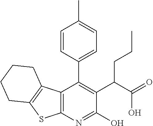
C12=C(N=C(O)C(C(C(=O)O)CCC)=C1C1=CC=C(C)C=C1)SC1=C2CCCC1
